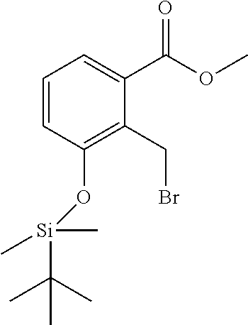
C1=CC(O[Si](C)(C(C)(C)C)C)=C(CBr)C(C(OC)=O)=C1
